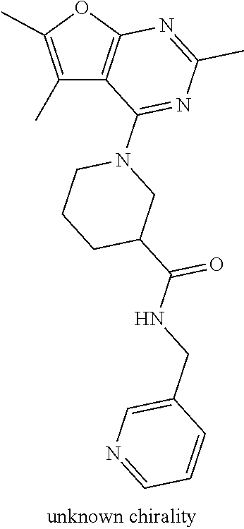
C1(C)=C(C)OC2=C1C(N1CC(C(=O)NCC3=CN=CC=C3)CCC1)=NC(C)=N2
